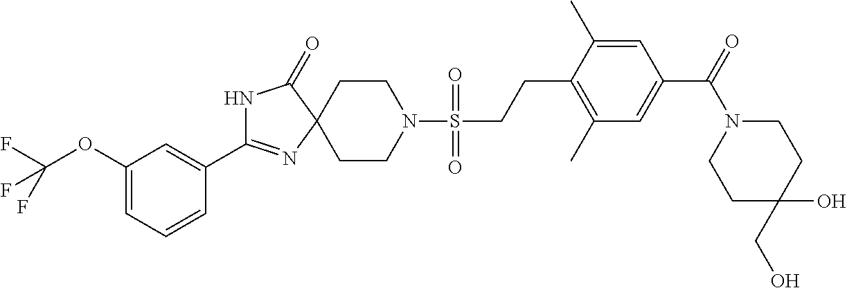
N1C(C2=CC(OC(F)(F)F)=CC=C2)=NC2(C1=O)CCN(S(CCC1=C(C)C=C(C(N3CCC(O)(CO)CC3)=O)C=C1C)(=O)=O)CC2
